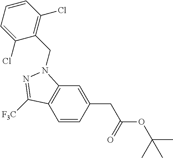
C1=CC(CC(OC(C)(C)C)=O)=CC2=C1C([F3C])=NN2CC1=C(Cl)C=CC=C1Cl
